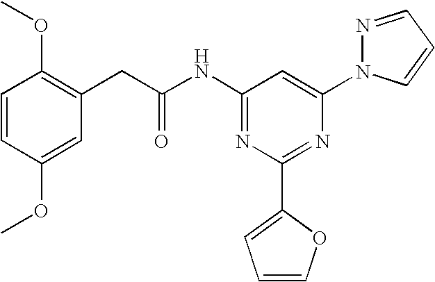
C1=CC(OC)=CC(CC(NC2=NC(C3=CC=CO3)=NC(N3N=CC=C3)=C2)=O)=C1OC
